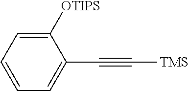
C1([OTIPS])=CC=CC=C1C#C[TMS]
